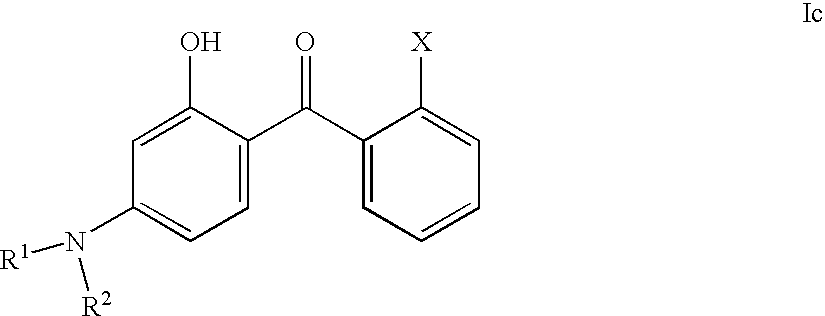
C1=C(C(=O)C2=CC=CC=C2[X])C(O)=CC(N([R1])[R2])=C1
